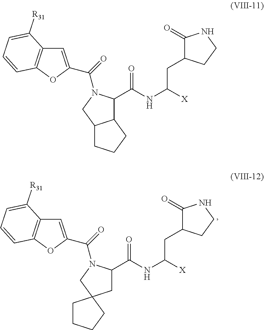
C1=C(C(=O)N2C(C(NC([X])CC3C(=O)NCC3)=O)CC3(C2)CCCC3)OC2=C1C([R31])=CC=C2.C1=C(C(=O)N2C(C(NC([X])CC3C(=O)NCC3)=O)C3C(C2)CCC3)OC2=C1C([R31])=CC=C2
